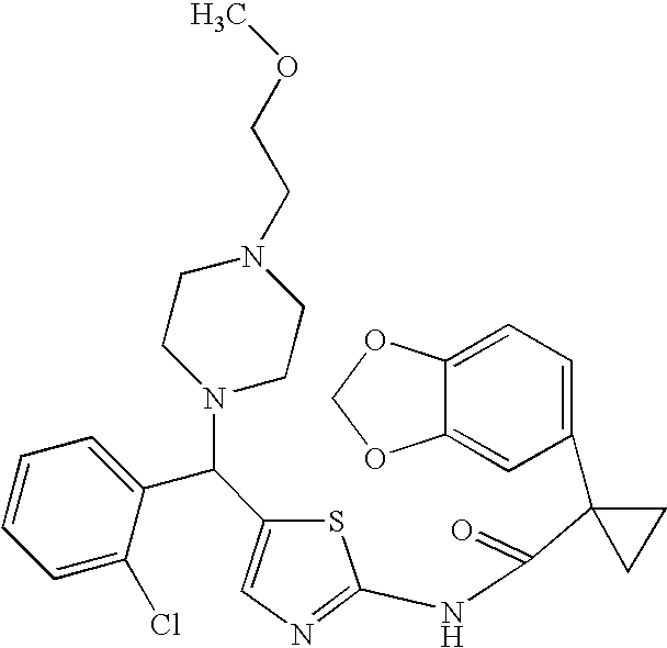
C1=C2C(=CC(C3(C(=O)NC4=NC=C(C(C5=CC=CC=C5Cl)N5CCN(CCOC)CC5)S4)CC3)=C1)OCO2
